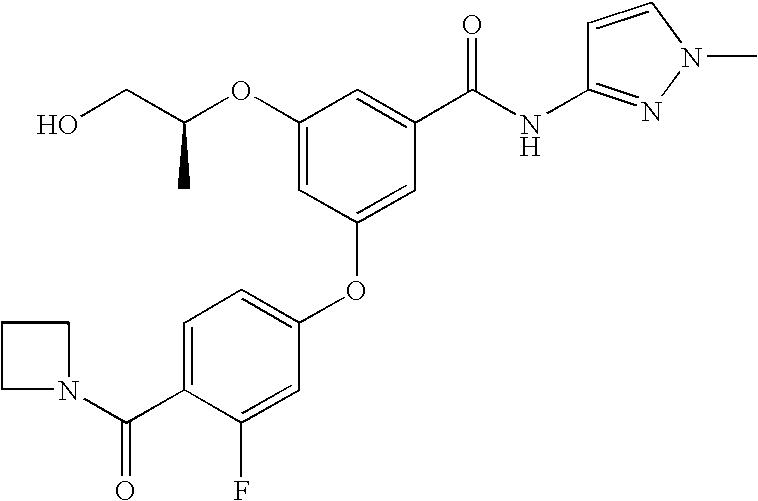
O(C1=CC(OC2=CC=C(C(N3CCC3)=O)C(F)=C2)=CC(C(NC2=NN(C)C=C2)=O)=C1)C(CO)C
